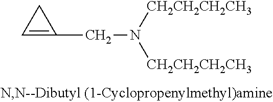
C1=C(CN([CH2CH2CH2CH3])[CH2CH2CH2CH3])C1
